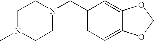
C1N(C)CCN(CC2=CC=C3C(=C2)OCO3)C1
